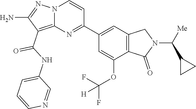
O=C(C1=C2N(N=C1N)C=CC(C1=CC3=C(C(OC(F)([H])F)=C1)C(=O)N(C(C1CC1)[Me])C3)=N2)NC1=CC=CN=C1
